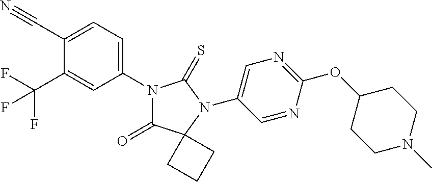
C1=C(C(F)(F)F)C(C#N)=CC=C1N1C(=O)C2(N(C3=CN=C(OC4CCN(C)CC4)N=C3)C1=S)CCC2
